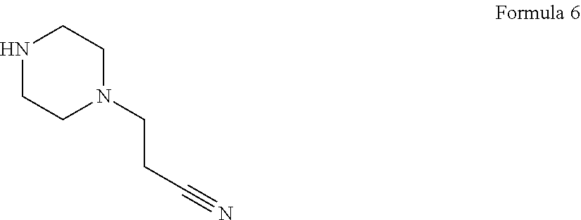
N1CCN(CCC#N)CC1
